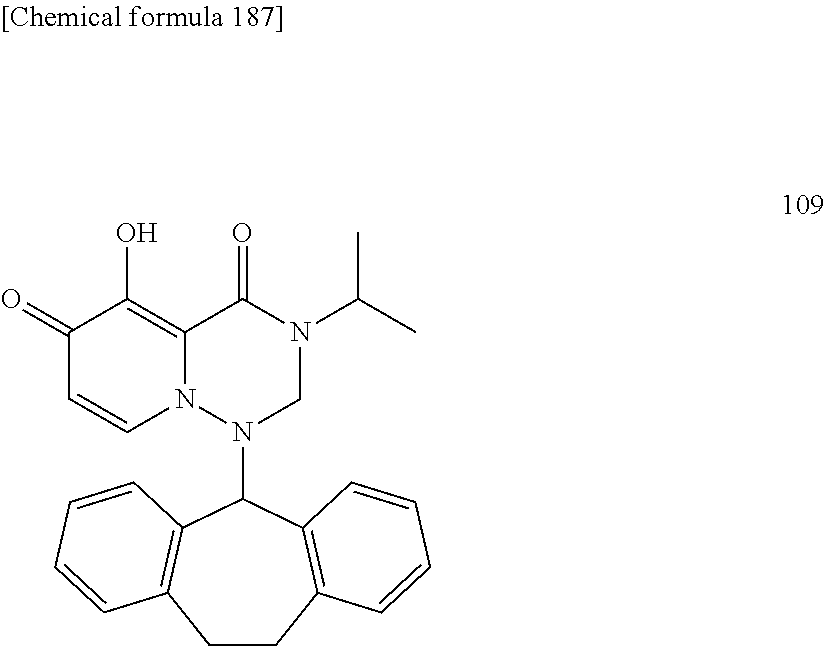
C1(=O)C=CN2C(=C1O)C(=O)N(C(C)C)CN2C1C2=C(CCC3=C1C=CC=C3)C=CC=C2
